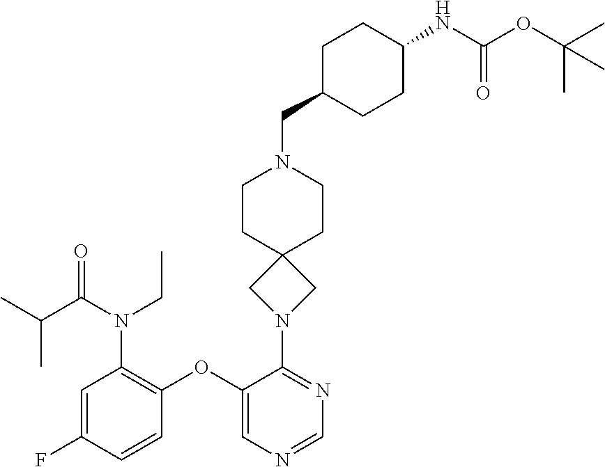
C1=C(F)C=CC(OC2=CN=CN=C2N2CC3(C2)CCN(CC2CCC(NC(OC(C)(C)C)=O)CC2)CC3)=C1N(CC)C(=O)C(C)C
